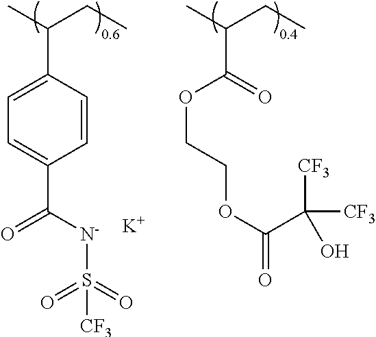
C1=C(C(C)CC)C=CC(C([N-]S(=O)(=O)[CF3])=O)=C1.[K].O=C(OCCOC(=O)C([CF3])([CF3])O)C(C)CC
